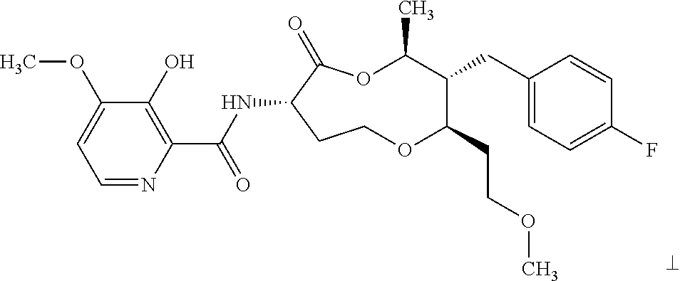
C1=NC(C(NC2C(=O)OC(C)C(CC3=CC=C(F)C=C3)C(CCOC)OCC2)=O)=C(O)C(OC)=C1
